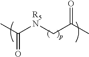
CC([R5N]CC(C)=O)=O
